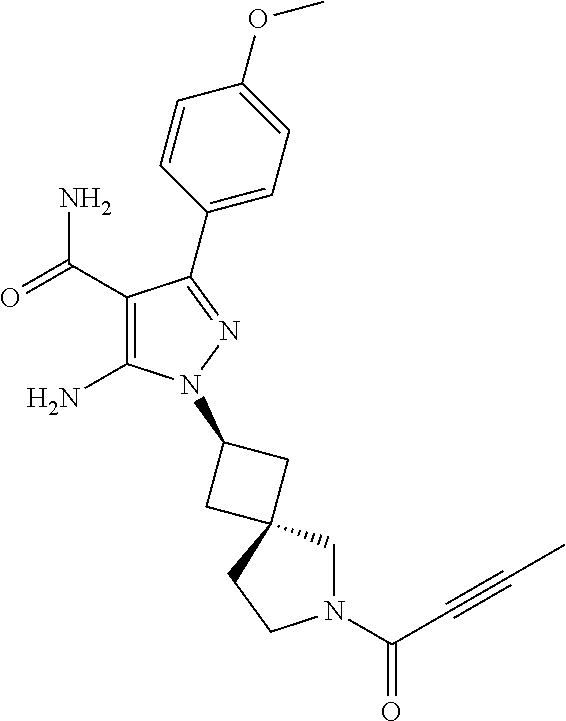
C1(C(=O)N)=C(N)N(C2CC3(CN(C(=O)C#CC)CC3)C2)N=C1C1=CC=C(OC)C=C1
